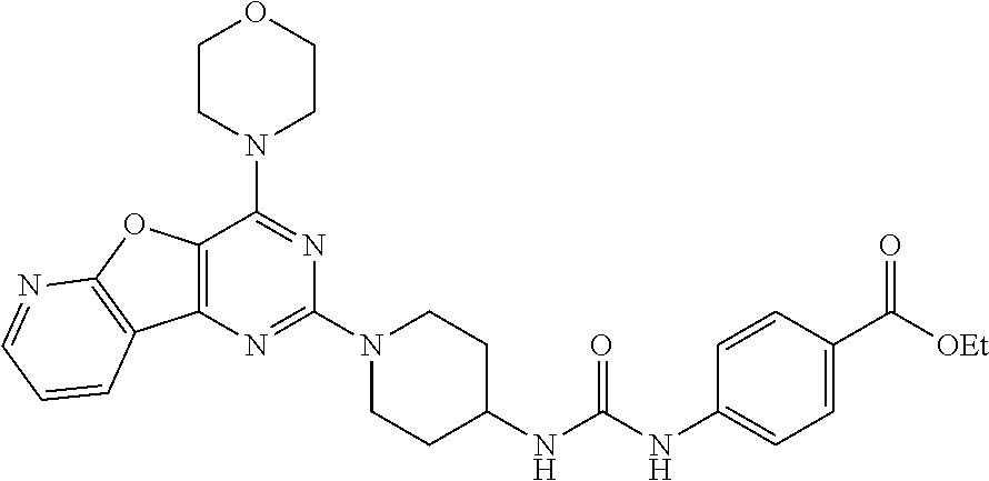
C12=C(N=C(N3CCC(NC(NC4=CC=C(C([OEt])=O)C=C4)=O)CC3)N=C1N1CCOCC1)C1=C(O2)N=CC=C1
